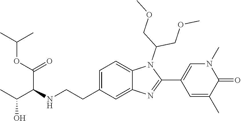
C1=C(CCNC(C(C)O)C(OC(C)C)=O)C=C2C(=C1)N(C(COC)COC)C(C1=CN(C)C(=O)C(C)=C1)=N2
